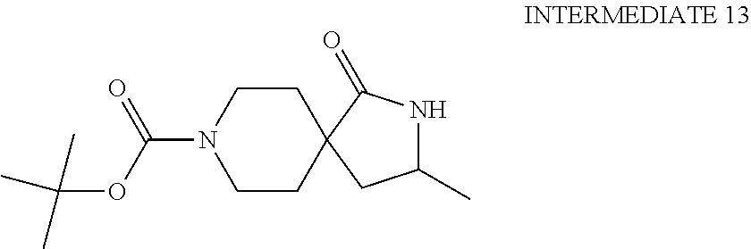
C1CC2(CCN1C(=O)OC(C)(C)C)CC(C)NC2=O
